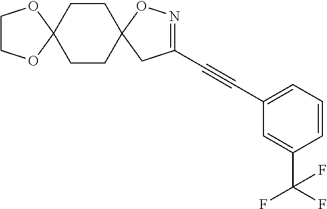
C12(CCC3(CC1)CC(C#CC1=CC=CC(C(F)(F)F)=C1)=NO3)OCCO2
